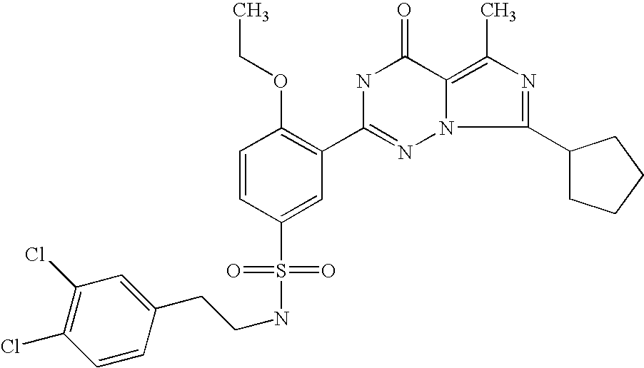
C1=CC(S(=O)(=O)NCCC2=CC(Cl)=C(Cl)C=C2)=CC(C2=NN3C(=C(C)N=C3C3CCCC3)C(=O)N2)=C1OCC
